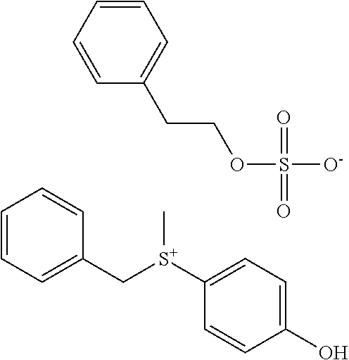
C1([S+](CC2=CC=CC=C2)C)=CC=C(O)C=C1.C1=CC=CC=C1CCOS([O-])(=O)=O
